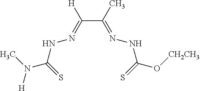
C(C(=NNC(O[CH2CH3])=S)C)(=NNC(N(C)[H])=S)[H]
